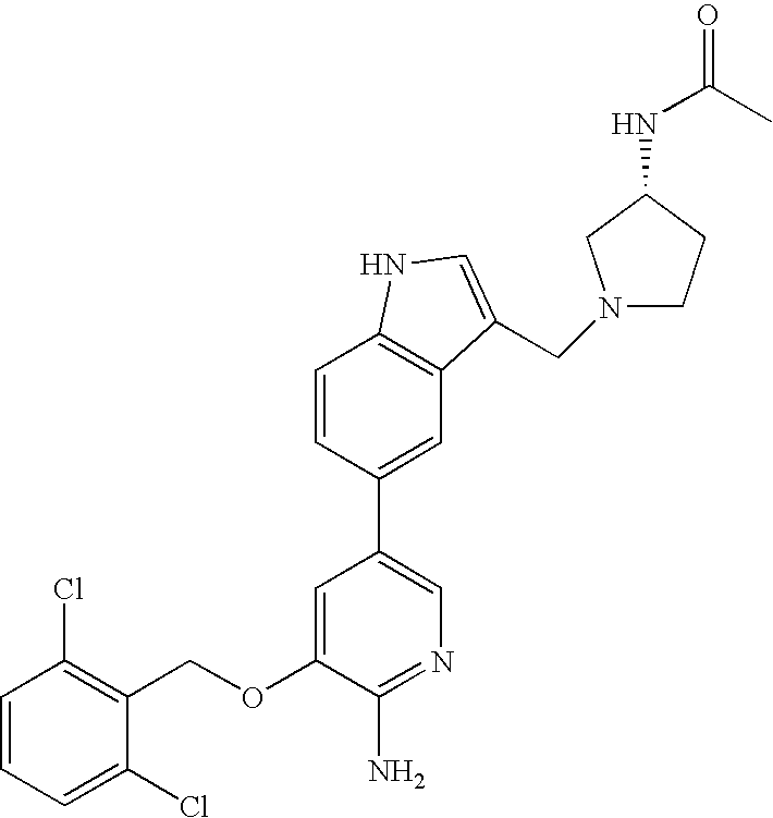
C1=CC=C(Cl)C(COC2=CC(C3=CC4=C(C=C3)NC=C4CN3CCC(NC(=O)C)C3)=CN=C2N)=C1Cl
